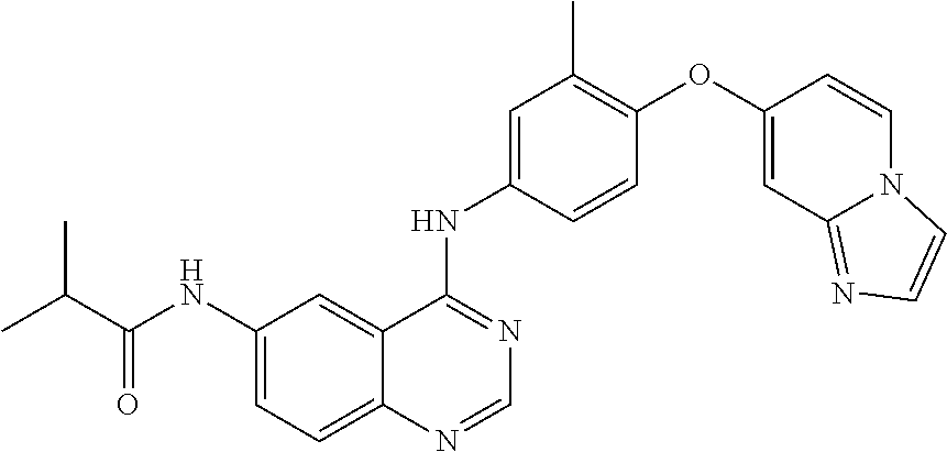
C1=NC2=CC=C(NC(C(C)C)=O)C=C2C(NC2=CC(C)=C(OC3=CC4=NC=CN4C=C3)C=C2)=N1
